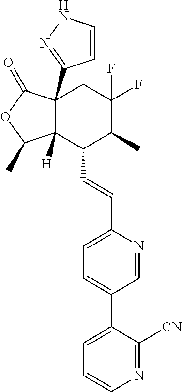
C12(C3=NNC=C3)C([H])(C(C=CC3=CC=C(C4=CC=CN=C4[CN])C=N3)C(C)C(F)(F)C1)C(C)OC2=O
